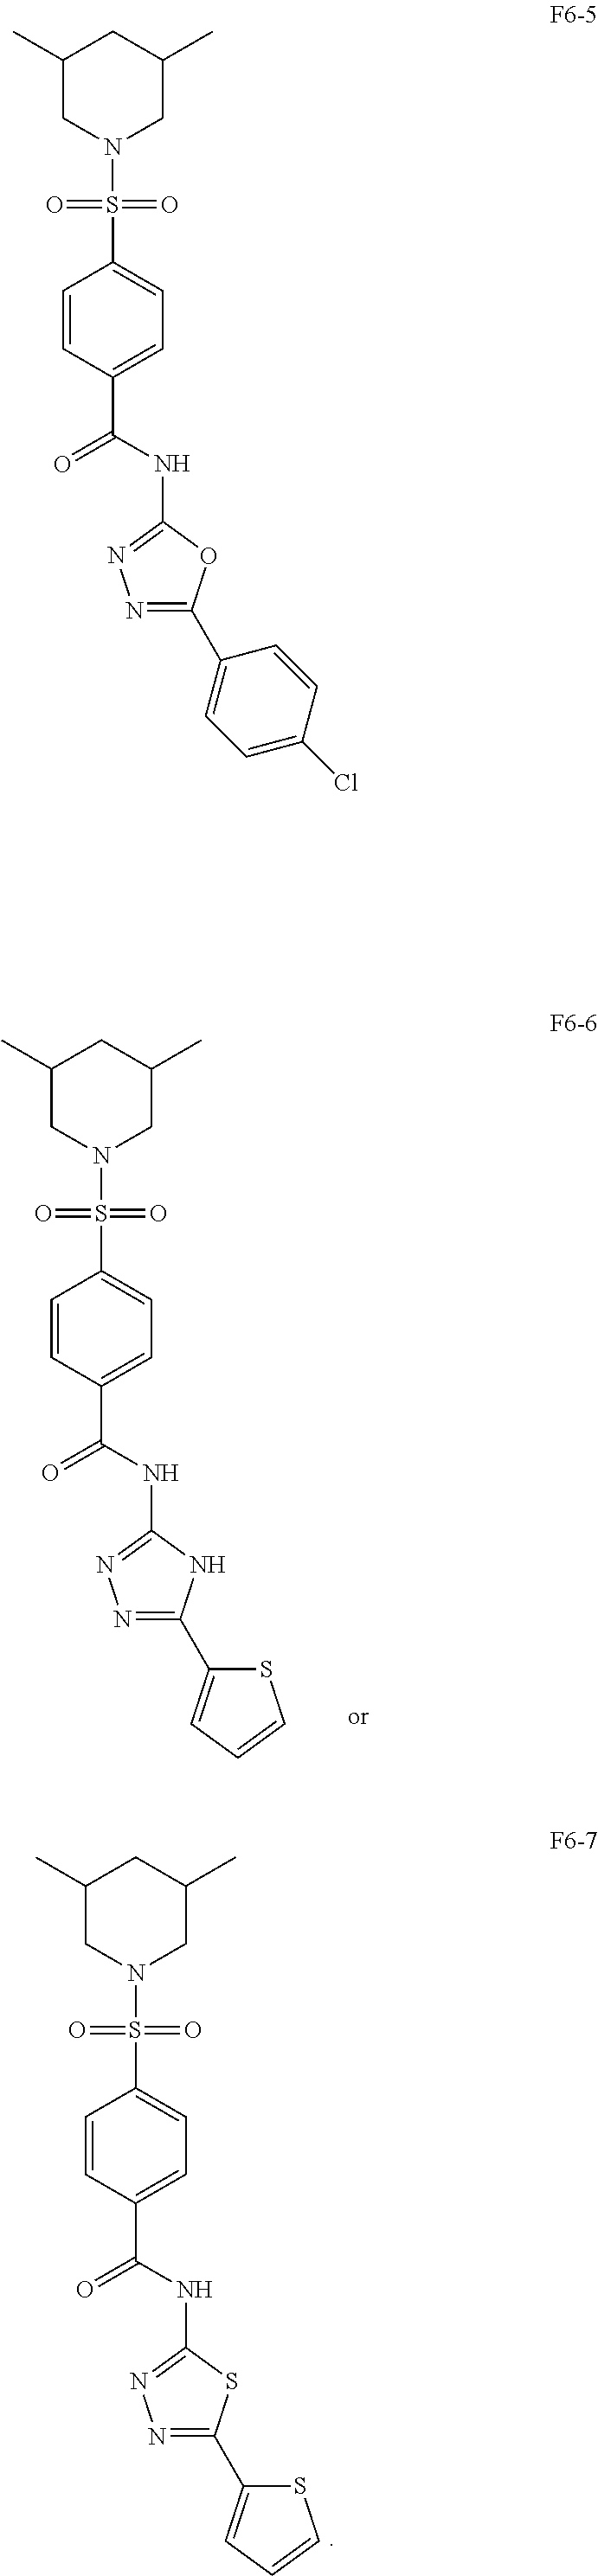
N1(S(=O)(C2=CC=C(C(NC3=NN=C(C4=CC=CS4)N3)=O)C=C2)=O)CC(C)CC(C)C1.N1(S(=O)(C2=CC=C(C(NC3=NN=C(C4=CC=CS4)S3)=O)C=C2)=O)CC(C)CC(C)C1.N1(S(=O)(C2=CC=C(C(NC3=NN=C(C4=CC=C(Cl)C=C4)O3)=O)C=C2)=O)CC(C)CC(C)C1
